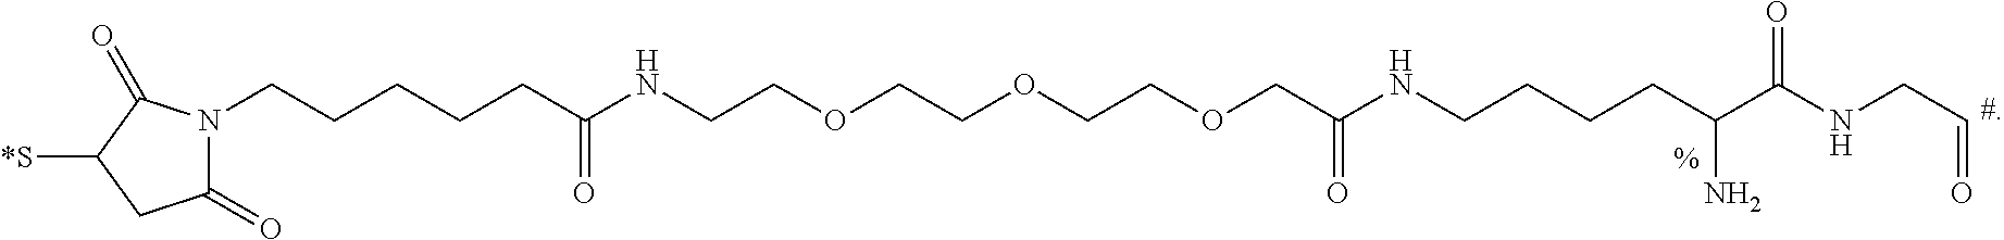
C1(=O)CC([*S])C(=O)N1CCCCCC(NCCOCCOCCOCC(=O)NCCCCC(N)C(=O)NCC=O)=O
